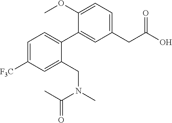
C1=C([F3C])C=C(CN(C)C(C)=O)C(C2=CC(CC(O)=O)=CC=C2OC)=C1
